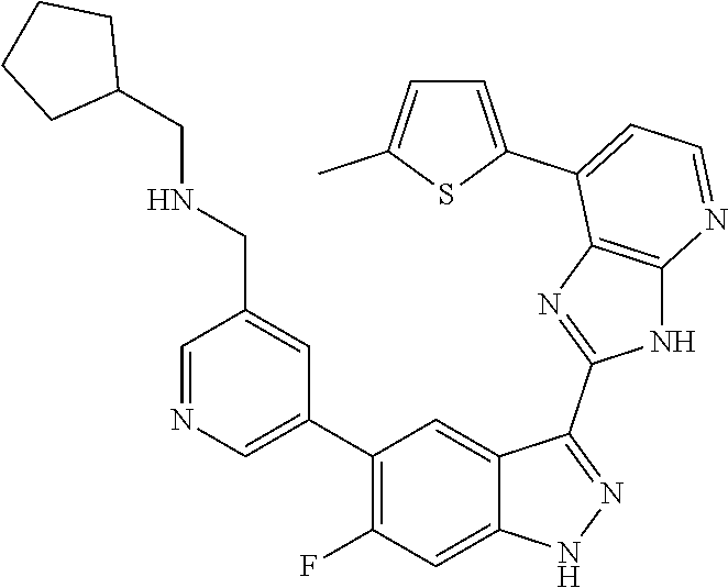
C1=NC=C(C2=C(F)C=C3C(=C2)C(C2=NC4=C(N2)N=CC=C4C2=CC=C(C)S2)=NN3)C=C1CNCC1CCCC1
